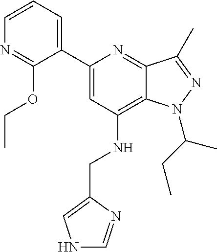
C1=CC=C(C2=CC(NCC3=CNC=N3)=C3C(=N2)C(C)=NN3C(CC)C)C(OCC)=N1
